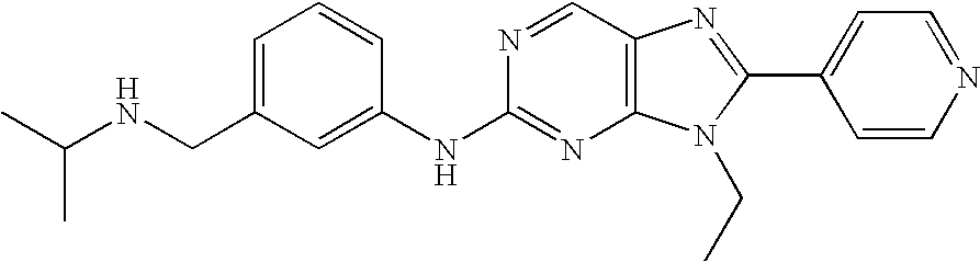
N(C1=NC2=C(C=N1)N=C(C1=CC=NC=C1)N2CC)C1=CC(CNC(C)C)=CC=C1
